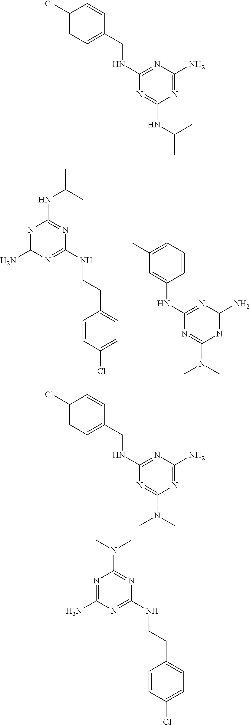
N1=C(N)N=C(NCCC2=CC=C(Cl)C=C2)N=C1NC(C)C.C1=CC=C(C)C=C1NC1=NC(N)=NC(N(C)C)=N1.C(NC1=NC(N)=NC(NC(C)C)=N1)C1=CC=C(Cl)C=C1.C(NC1=NC(N)=NC(N(C)C)=N1)C1=CC=C(Cl)C=C1.N1=C(N)N=C(NCCC2=CC=C(Cl)C=C2)N=C1N(C)C
